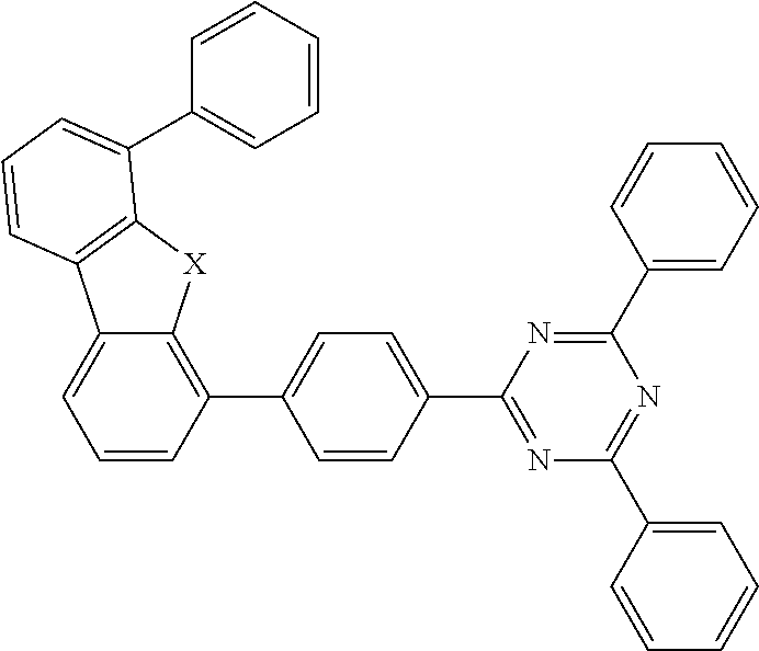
C1=CC(C2=NC(C3=CC=CC=C3)=NC(C3=CC=CC=C3)=N2)=CC=C1C1=C2C(=CC=C1)C1=C([X]2)C(C2=CC=CC=C2)=CC=C1
